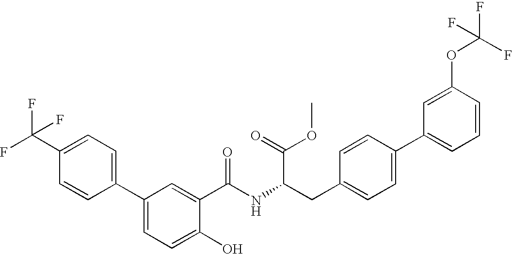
C1=CC(C2=CC=C(O)C(C(=O)NC(CC3=CC=C(C4=CC=CC(OC(F)(F)F)=C4)C=C3)C(OC)=O)=C2)=CC=C1C(F)(F)F
